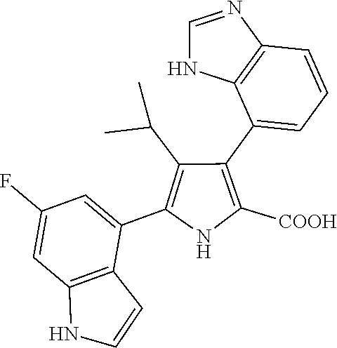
C1(C2=CC=CC3=C2NC=N3)=C([COOH])NC(C2=CC(F)=CC3=C2C=CN3)=C1C(C)C
